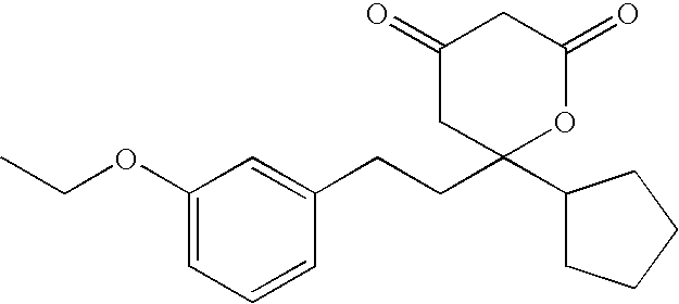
C1=C(OCC)C=C(CCC2(C3CCCC3)OC(=O)CC(=O)C2)C=C1
